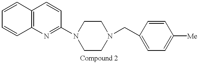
C1=CC2=C(C=C1)C=CC(N1CCN(CC3=CC=C([Me])C=C3)CC1)=N2
